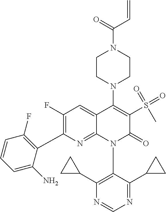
N1=CN=C(C2CC2)C(N2C(=O)C(S(=O)(=O)C)=C(N3CCN(C(C=C)=O)CC3)C3=CC(F)=C(C4=C(F)C=CC=C4N)N=C23)=C1C1CC1
